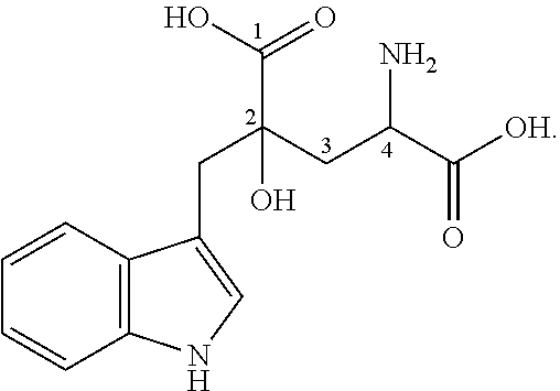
C12=C(C=CC=C1)C(CC(CC(C([OH])=O)N)(C(O)=O)O)=CN2
